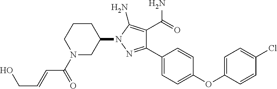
C1(OC2=CC=C(Cl)C=C2)=CC=C(C2=NN(C3CCCN(C(=O)C=CCO)C3)C(N)=C2C(=O)N)C=C1
